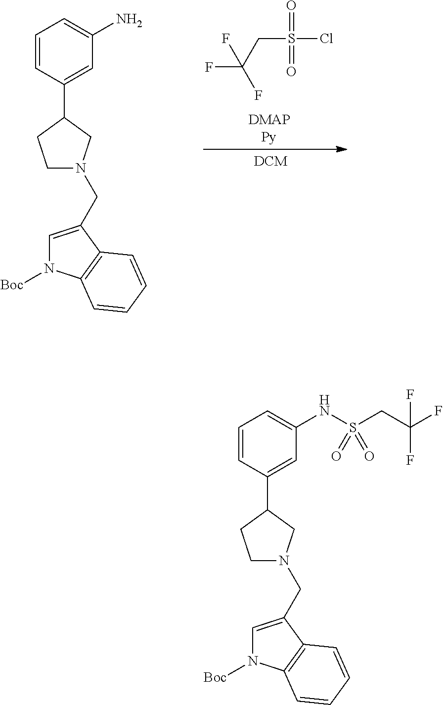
C(S(Cl)(=O)=O)C(F)(F)F.C1=CC(C2CCN(CC3=CN([Boc])C4=C3C=CC=C4)C2)=CC(N)=C1.C1=CC(C2CCN(CC3=CN([Boc])C4=C3C=CC=C4)C2)=CC(NS(=O)(CC(F)(F)F)=O)=C1
